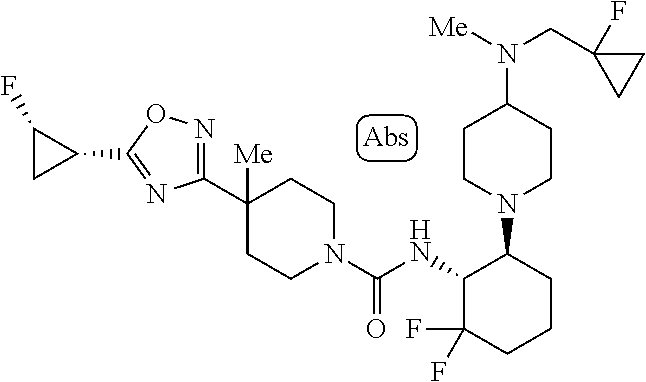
C1(C2([Me])CCN(C(NC3C(F)(F)CCCC3N3CCC(N([Me])CC4(F)CC4)CC3)=O)CC2)=NOC(C2CC2F)=N1
